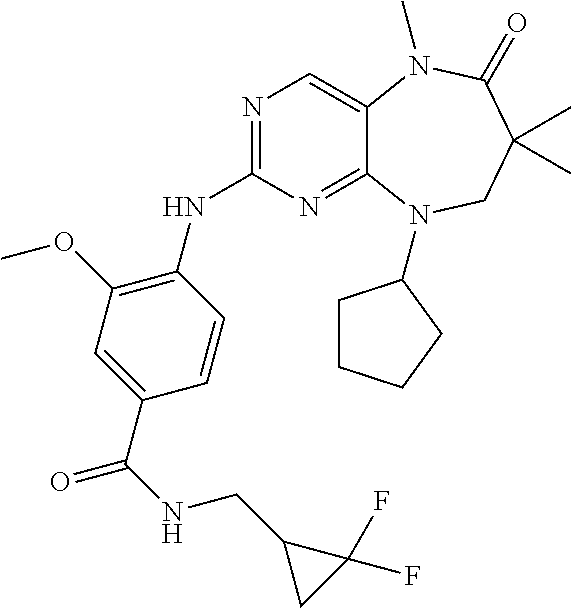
N1=C(NC2=C(OC)C=C(C(=O)NCC3CC3(F)F)C=C2)N=C2C(=C1)N(C)C(=O)C(C)(C)CN2C1CCCC1
